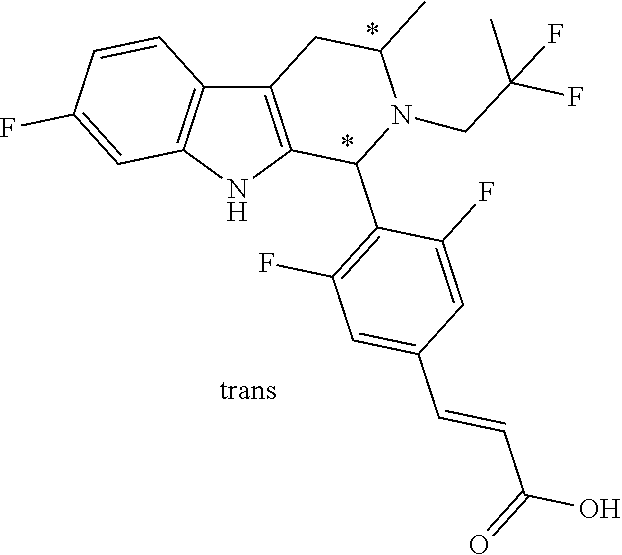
C12=C(NC3=C1C=CC(F)=C3)C(C1=C(F)C=C(C=CC(O)=O)C=C1F)N(CC(F)(C)F)C(C)C2
